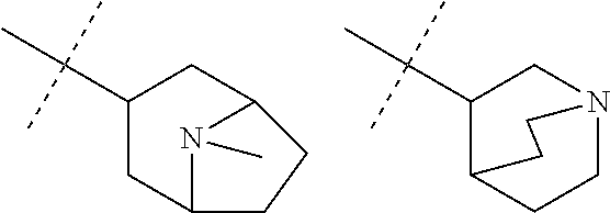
C1(C(C)(C)C)CC2N(C)C(C1)CC2.C1(C(C)(C)C)C2CCN(C1)CC2
